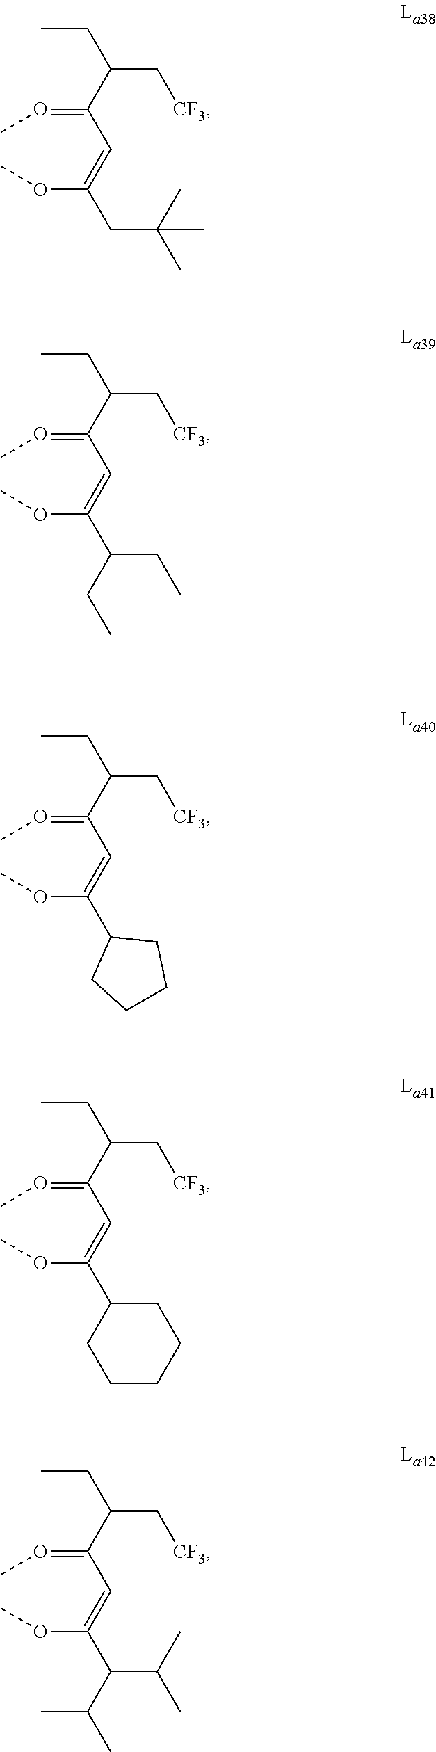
O(C(=CC(=OC)C(C[CF3])CC)CC(C)(C)C)C.O(C(=CC(=OC)C(C[CF3])CC)C(CC)CC)C.O(C(=CC(=OC)C(C[CF3])CC)C1CCCC1)C.O(C(=CC(=OC)C(C[CF3])CC)C1CCCCC1)C.O(C(=CC(=OC)C(C[CF3])CC)C(C(C)C)C(C)C)C
